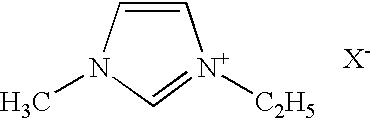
C1=CN(C)C=[N+]1[C2H5].[X-]
